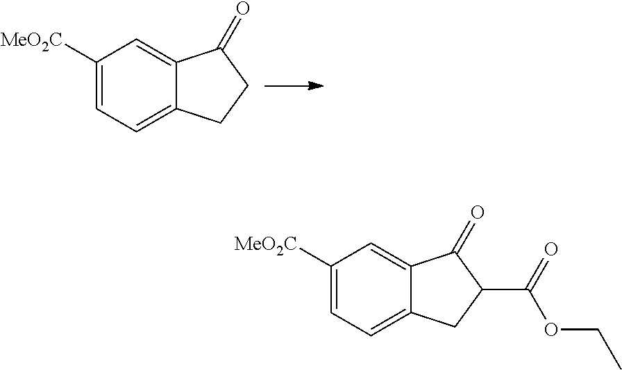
C1([MeO2C])=CC=C2C(=C1)C(=O)CC2.C1([MeO2C])=CC=C2C(=C1)C(=O)C(C(=O)OCC)C2
